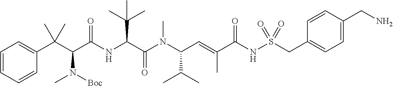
C1=CC=CC(C(C(C(NC(C(N(C(C=C(C(NS(CC2=CC=C(CN)C=C2)(=O)=O)=O)C)C(C)C)C)=O)C(C)(C)C)=O)N(C)[Boc])(C)C)=C1
